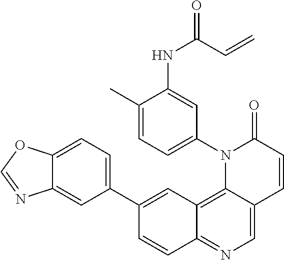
C12=C3C(=CN=C1C=CC(C1=CC=C4C(=C1)N=CO4)=C2)C=CC(=O)N3C1=CC=C(C)C(NC(C=C)=O)=C1
